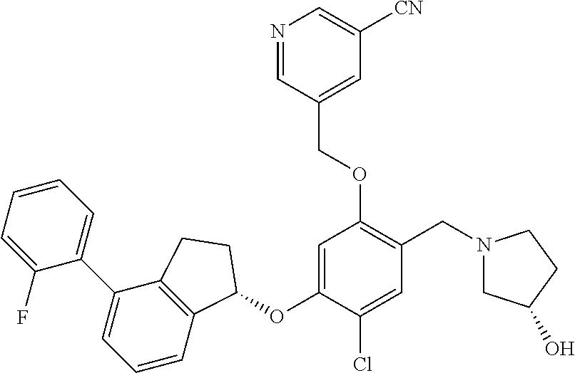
C1(F)=CC=CC=C1C1=CC=CC2=C1CCC2OC1=CC(OCC2=CC([CN])=CN=C2)=C(CN2CC(O)CC2)C=C1Cl
